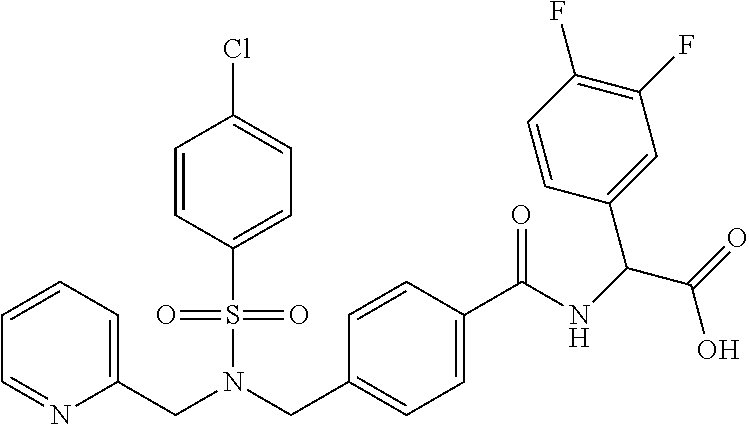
C1=C(S(N(CC2=CC=C(C(=O)NC(C(=O)O)C3=CC(F)=C(F)C=C3)C=C2)CC2=CC=CC=N2)(=O)=O)C=CC(Cl)=C1
